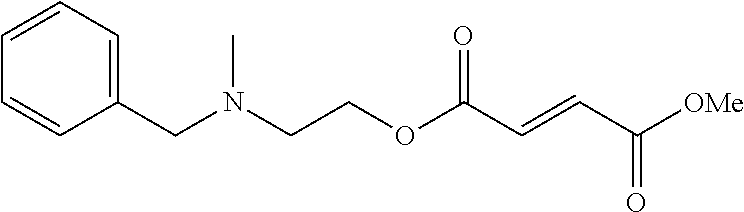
C(N(CCOC(C=CC([OMe])=O)=O)C)C1=CC=CC=C1
